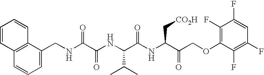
C1=C(CNC(C(NC(C(NC(C(COC2=C(F)C(F)=CC(F)=C2F)=O)C[CO2H])=O)C(C)C)=O)=O)C2=C(C=C1)C=CC=C2
